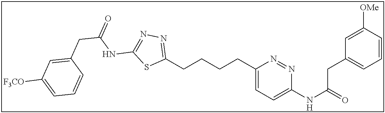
C1(CCCCC2=NN=C(NC(=O)CC3=CC([F3CO])=CC=C3)S2)=CC=C(NC(=O)CC2=CC=CC([OMe])=C2)N=N1
